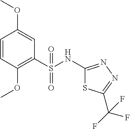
C1(NS(C2=C(OC)C=CC(OC)=C2)(=O)=O)=NN=C(C(F)(F)F)S1
